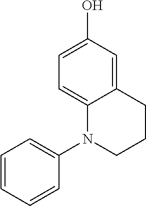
C1=C2C(=CC(O)=C1)CCCN2C1=CC=CC=C1
